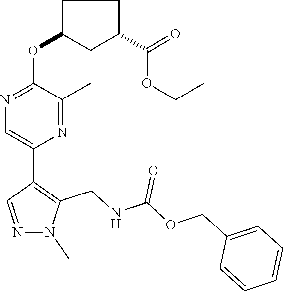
C1C(OC2=NC=C(C3=C(CNC(=O)OCC4=CC=CC=C4)N(C)N=C3)N=C2C)CC(C(=O)OCC)C1
